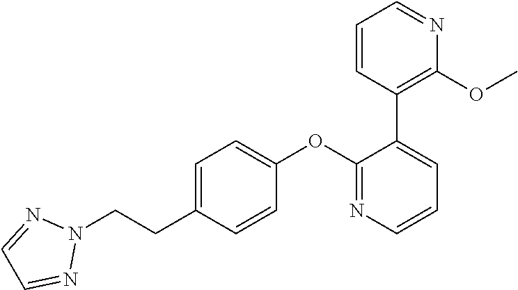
N1(CCC2=CC=C(OC3=NC=CC=C3C3=C(OC)N=CC=C3)C=C2)N=CC=N1
